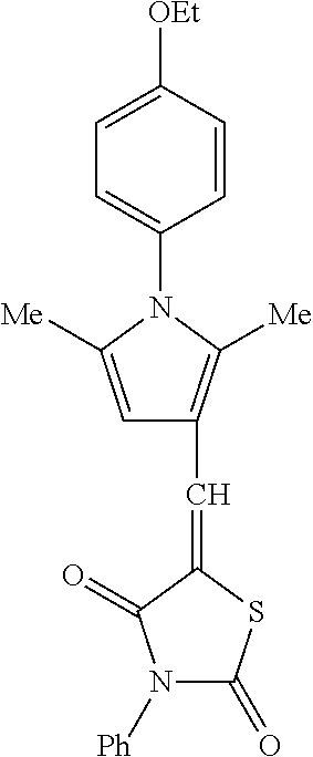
C1=C([OEt])C=CC(N2C([Me])=CC(C=C3SC(=O)N([Ph])C3=O)=C2[Me])=C1
